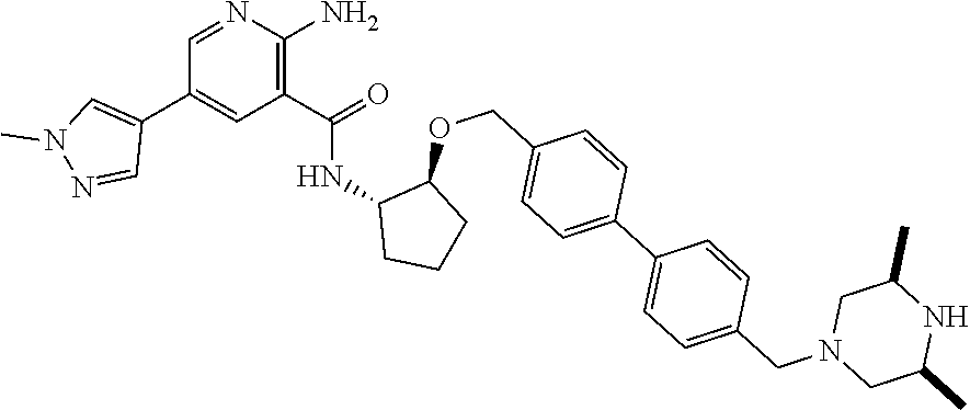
C1=NC(N)=C(C(=O)NC2CCCC2OCC2=CC=C(C3=CC=C(CN4CC(C)NC(C)C4)C=C3)C=C2)C=C1C1=CN(C)N=C1
